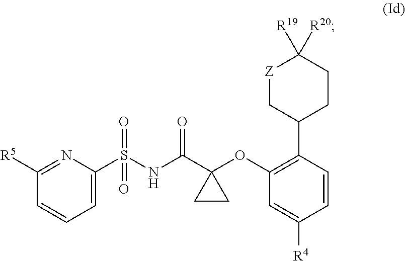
O=S(NC(C1(OC2=C(C3CCC([R20])([R19])[Z]C3)C=CC([R4])=C2)CC1)=O)(C1=CC=CC([R5])=N1)=O
